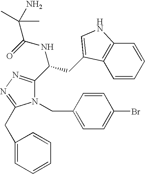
N1(CC2=CC=C(Br)C=C2)C(C(CC2=CNC3=C2C=CC=C3)NC(=O)C(N)(C)C)=NN=C1CC1=CC=CC=C1
